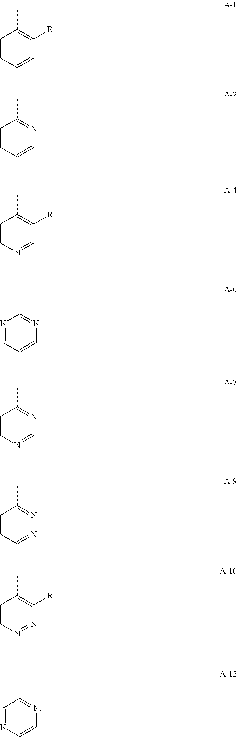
C1=CC=CC([R1])=C1C.C1=CC=CN=C1C.C1=CN=CC([R1])=C1C.N1=CC=CN=C1C.C1=CN=CN=C1C.C1=CC=NN=C1C.C1=CN=NC([R1])=C1C.C1=NC=CN=C1C
